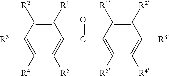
C1([R3])=C([R4])C([R5])=C(C(=O)C2=C([R5])C([R4])=C([R3])C([R2])=C2[R1])C([R1])=C1[R2]
